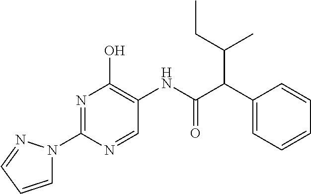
N1=C(N2C=CC=N2)N=CC(NC(C(C2=CC=CC=C2)C(C)CC)=O)=C1O
